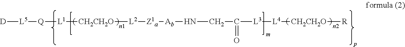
[D][L5][Q][L1][CH2CH2O][L2][Z1a][Ab]NCC(=O)[L3][L4][CH2CH2O][R]
